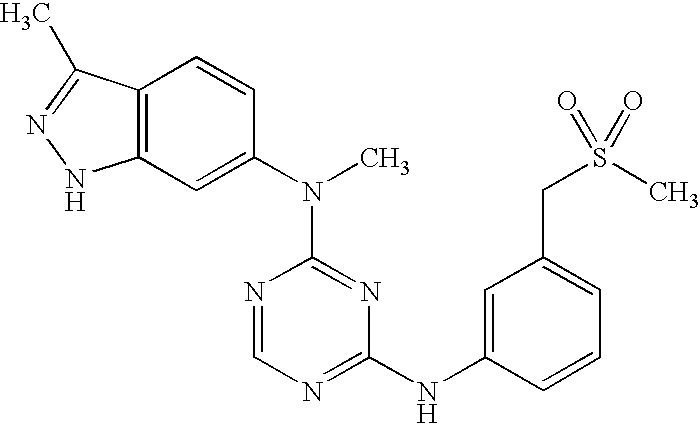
C12=C(C=C(N(C3=NC(NC4=CC(CS(C)(=O)=O)=CC=C4)=NC=N3)C)C=C1)NN=C2C
